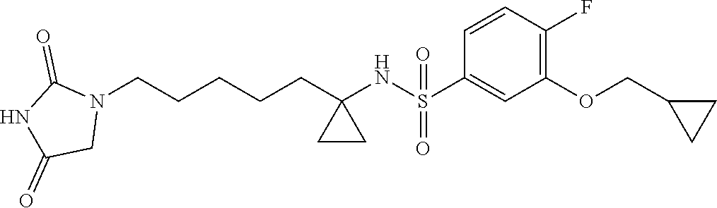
C(CCCC1(NS(C2=CC(OCC3CC3)=C(F)C=C2)(=O)=O)CC1)CN1C(=O)NC(=O)C1
